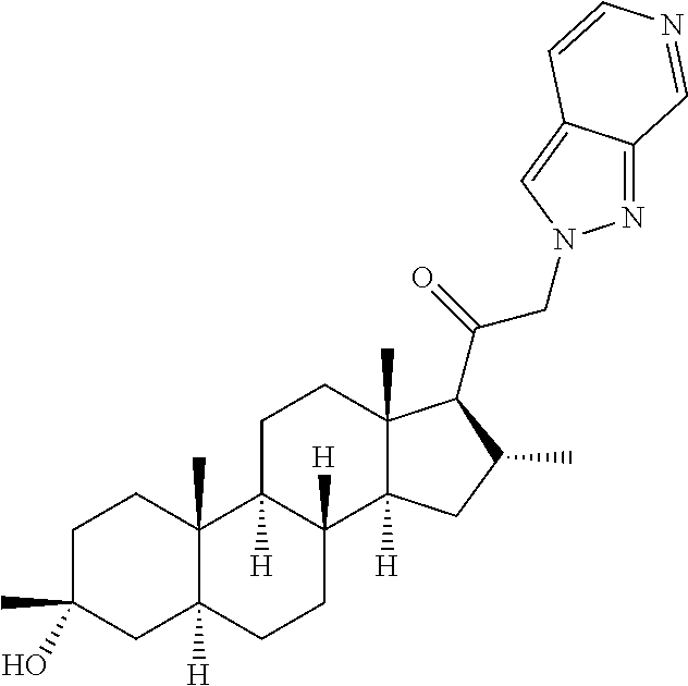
C1C(C)(O)CC2([H])C(C)(C1)C1([H])C([H])(CC2)C2([H])C(C)(CC1)C(C(=O)CN1N=C3C(=C1)C=CN=C3)C(C)C2
